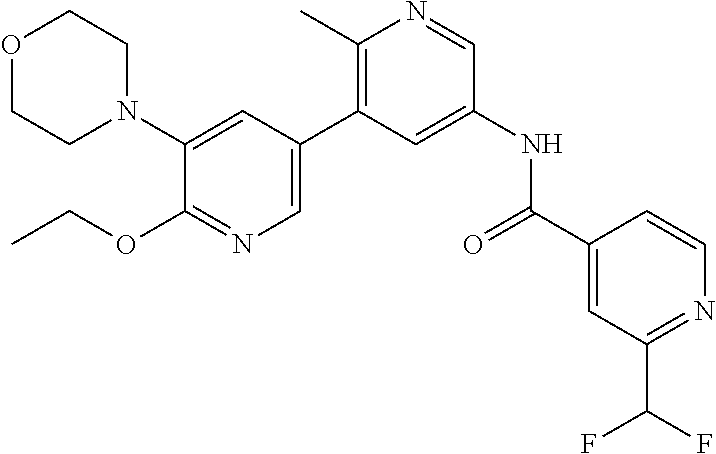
O1CCN(C2=CC(C3=C(C)N=CC(NC(C4=CC(C(F)F)=NC=C4)=O)=C3)=CN=C2OCC)CC1
